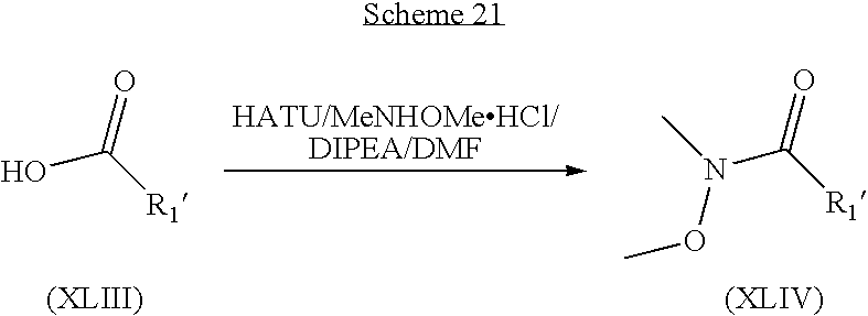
O=C([R1])O.O=C([R1])N(OC)C
